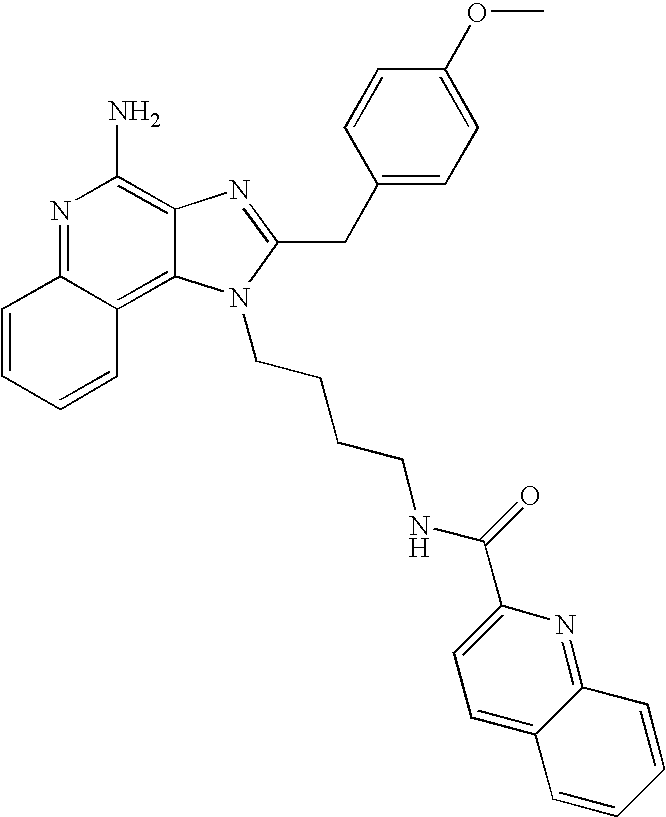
N1=C2C(=C3C(=C1N)N=C(CC1=CC=C(OC)C=C1)N3CCCCNC(C1=CC=C3C(=N1)C=CC=C3)=O)C=CC=C2
